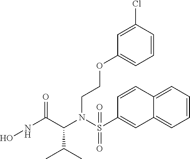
C1=CC=C2C(=C1)C=C(S(N(C(C(NO)=O)C(C)C)CCOC1=CC=CC(Cl)=C1)(=O)=O)C=C2
